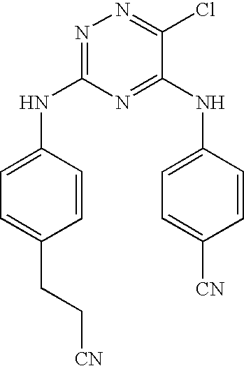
N1=C(NC2=CC=C(CC[CN])C=C2)N=C(NC2=CC=C([CN])C=C2)C(Cl)=N1
